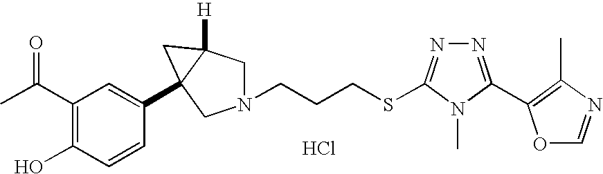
Cl.C(N1CC2([H])C(C3=CC(C(C)=O)=C(O)C=C3)(C1)C2)CCSC1=NN=C(C2=C(C)N=CO2)N1C
